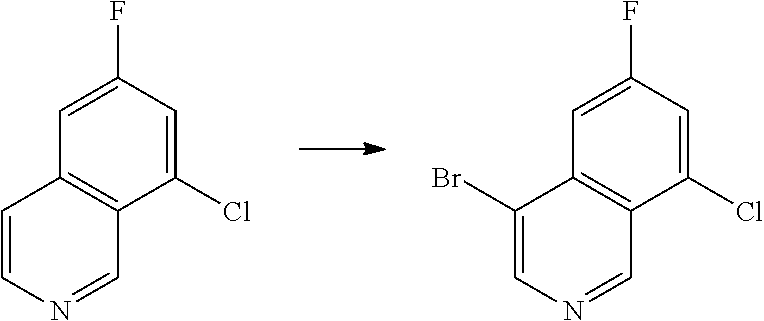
C1(Cl)=CC(F)=CC2=C1C=NC=C2Br.C1(Cl)=CC(F)=CC2=C1C=NC=C2
